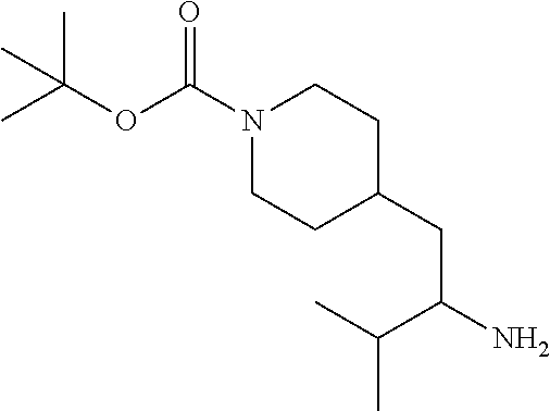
C(C1CCN(C(=O)OC(C)(C)C)CC1)C(N)C(C)C
